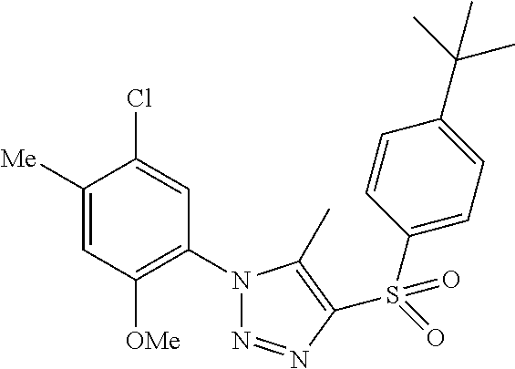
C1([Me])=CC([OMe])=C(N2N=NC(S(=O)(C3=CC=C(C(C)(C)C)C=C3)=O)=C2C)C=C1Cl
